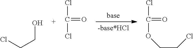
C(OCCCl)(=O)Cl.C(Cl)(=O)Cl.C(CO)Cl
